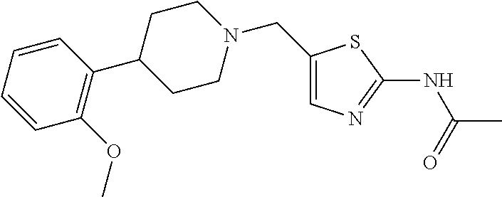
C1(CN2CCC(C3=C(OC)C=CC=C3)CC2)=CN=C(NC(C)=O)S1
